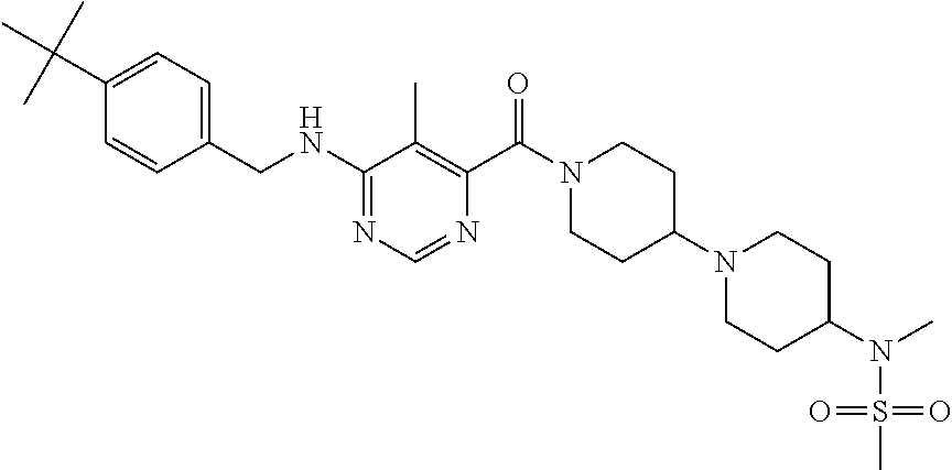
C1(C(C)(C)C)=CC=C(CNC2=NC=NC(C(N3CCC(N4CCC(N(C)S(C)(=O)=O)CC4)CC3)=O)=C2C)C=C1
